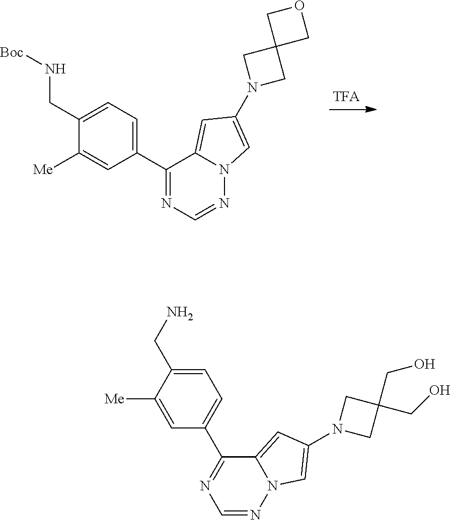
N(CC1=CC=C(C2=NC=NN3C2=CC(N2CC4(C2)COC4)=C3)C=C1[Me])[Boc].C1([Me])=CC(C2=NC=NN3C2=CC(N2CC(CO)(CO)C2)=C3)=CC=C1CN
